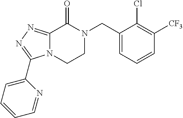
C1(CN2C(=O)C3=NN=C(C4=CC=CC=N4)N3CC2)=CC=CC([CF3])=C1Cl
